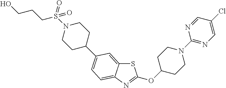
S1C2=CC(C3CCN(S(=O)(CCCO)=O)CC3)=CC=C2N=C1OC1CCN(C2=NC=C(Cl)C=N2)CC1
